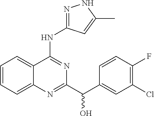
C1=CC=C2C(=C1)C(NC1=NNC(C)=C1)=NC(C(C1=CC(Cl)=C(F)C=C1)O)=N2
